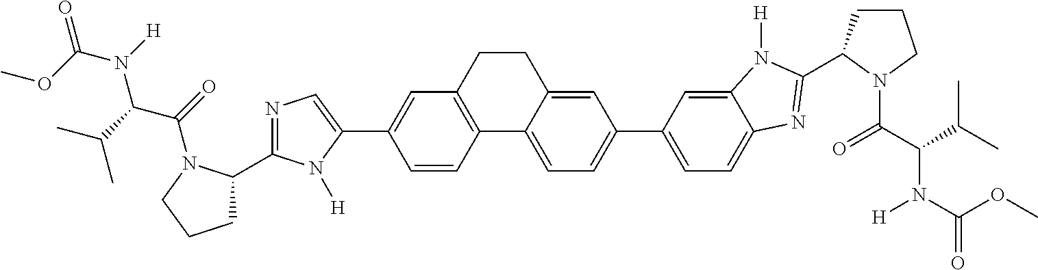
COC(=O)N(C(C(=O)N1C(C2=NC=C(C3=CC4=C(C=C3)C3=CC=C(C5=CC=C6C(=C5)N([H])C(C5CCCN5C(=O)C(N([H])C(=O)OC)C(C)C)=N6)C=C3CC4)N2[H])CCC1)C(C)C)[H]
